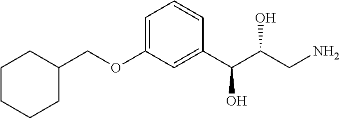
C1(COC2=CC=CC(C(C(CN)O)O)=C2)CCCCC1
